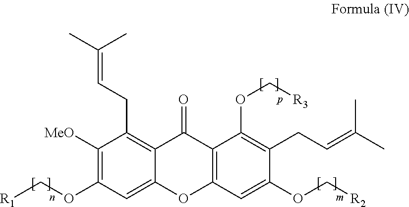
C1([MeO])=C(OC[R1])C=C2C(=C1CC=C(C)C)C(=O)C1=C(O2)C=C(OC[R2])C(CC=C(C)C)=C1OC[R3]
